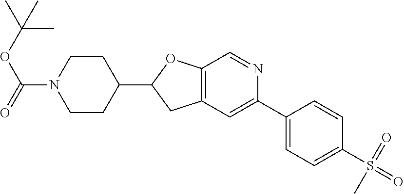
C1CC(C2CC3=C(O2)C=NC(C2=CC=C(S(=O)(=O)C)C=C2)=C3)CCN1C(=O)OC(C)(C)C
